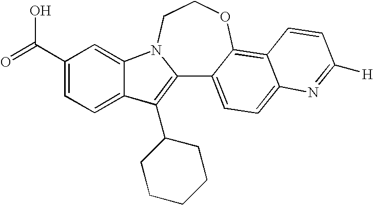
C12=C(C3CCCCC3)C3=CC=C(C(=O)O)C=C3N1CCOC1=C3C(=CC=C21)N=C([H])C=C3
